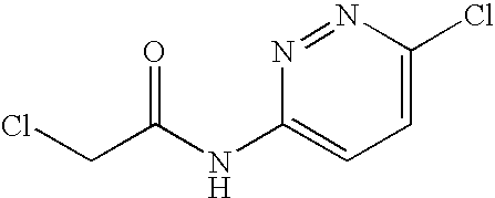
N1=NC(Cl)=CC=C1NC(CCl)=O
